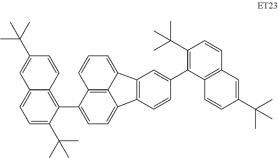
C12=C3C(C4=C5C(=CC=C4C(C)(C)C)C=C(C(C)(C)C)C=C5)=CC=C1C1=C(C2=CC=C3)C=C(C2=C(C(C)(C)C)C=CC3=C2C=CC(C(C)(C)C)=C3)C=C1
